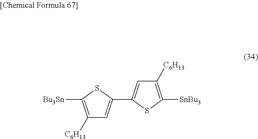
C1([C6H13])=C([Bu3Sn])SC(C2=CC([C6H13])=C([SnBu3])S2)=C1
